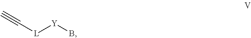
C#C[L][Y]B
